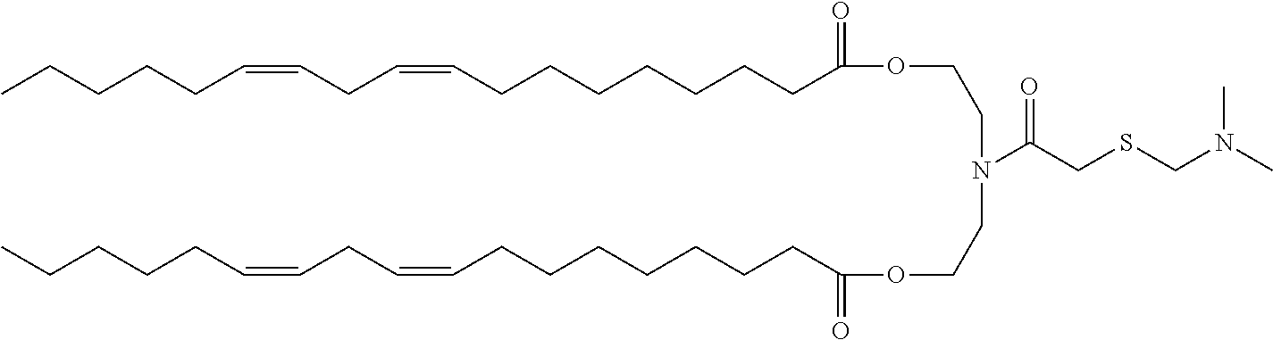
C(CC=CCCCCCCCC(=O)OCCN(C(CSCN(C)C)=O)CCOC(CCCCCCCC=CCC=CCCCCC)=O)=CCCCCC
